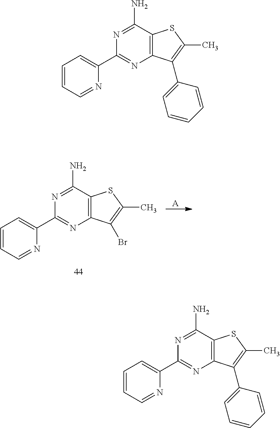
N1=C(N)C2=C(N=C1C1=CC=CC=N1)C(Br)=C(C)S2.[A].N1=C(N)C2=C(N=C1C1=CC=CC=N1)C(C1=CC=CC=C1)=C(C)S2.N1=C(N)C2=C(N=C1C1=CC=CC=N1)C(C1=CC=CC=C1)=C(C)S2
